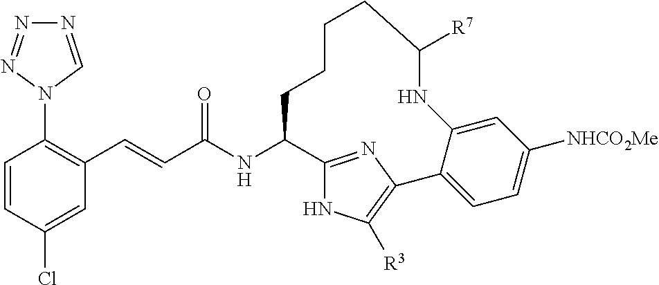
C12=NC(=C([R3])N1)C1=CC=C([NHCO2Me])C=C1NC([R7])CCCCC2NC(=O)C=CC1=C(N2C=NN=N2)C=CC(Cl)=C1
